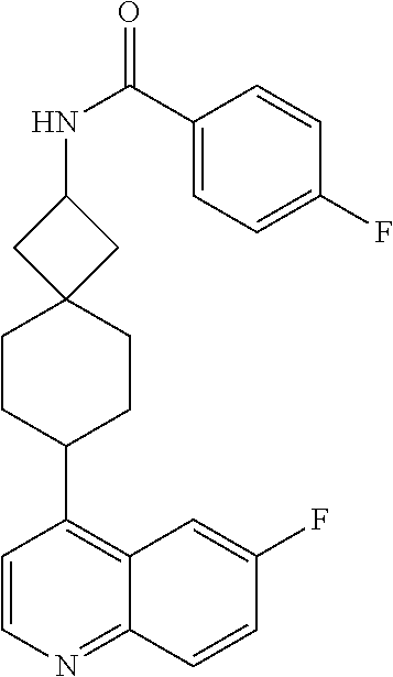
C12=NC=CC(C3CCC4(CC3)CC(NC(C3=CC=C(F)C=C3)=O)C4)=C1C=C(F)C=C2
